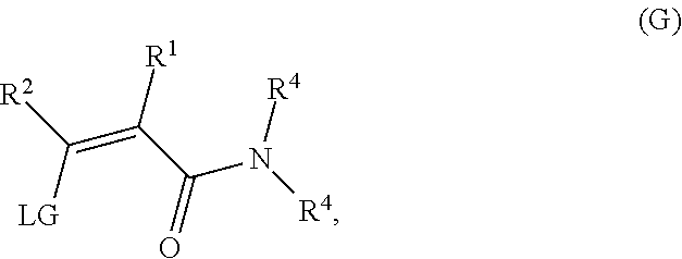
[LG]C([R2])=C(C(=O)N([R4])[R4])[R1]
